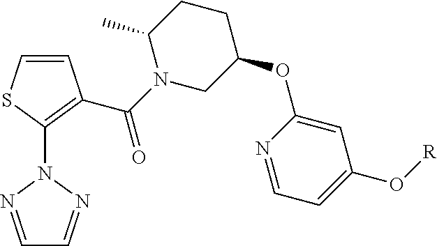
C1(C)N(C(=O)C2=C(N3N=CC=N3)SC=C2)CC(OC2=CC(O[R])=CC=N2)CC1
